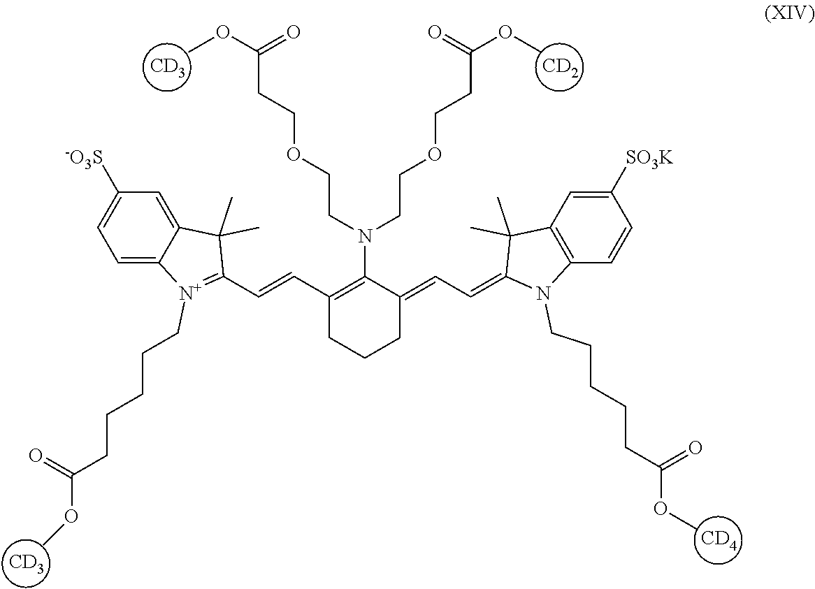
[CD2].[CD3].C(C=C1N(CCCCCC(OC)=O)C2=C(C1(C)C)C=C([SO3K])C=C2)=C1CCCC(C=CC2=[N+](CCCCCC(OC)=O)C3=CC=C([-O3S])C=C3C2(C)C)=C1N(CCOCCC(OC)=O)CCOCCC(OC)=O.[CD3].[CD4]
